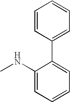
C1(NC)=CC=CC=C1C1=CC=CC=C1
